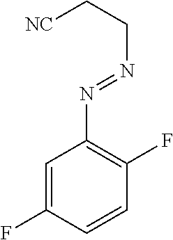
C1=C(F)C=CC(F)=C1N=NCC[NC]
